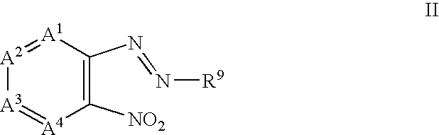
[A2]1=[A1]C(N=N[R9])=C([NO2])[A4]=[A3]1
